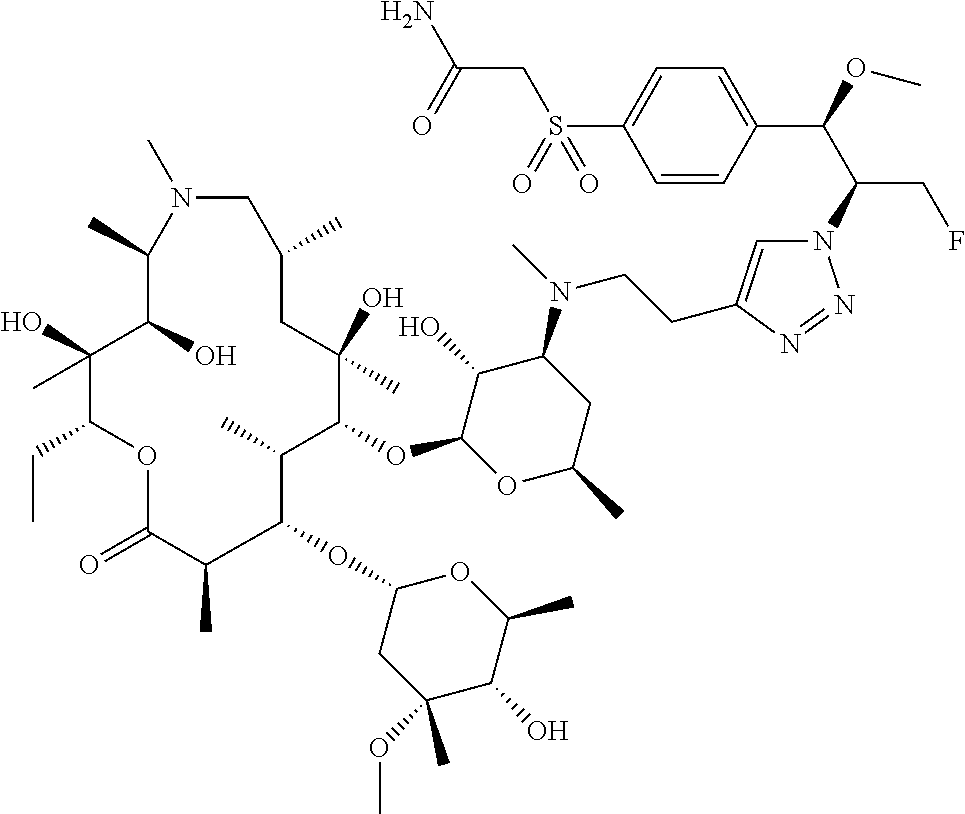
N1=NN(C(C(C2=CC=C(S(CC(N)=O)(=O)=O)C=C2)OC)CF)C=C1CCN(C1C(O)C(OC2C(C)C(OC3CC(OC)(C)C(O)C(C)O3)C(C)C(=O)OC(CC)C(O)(C)C(O)C(C)N(C)CC(C)CC2(O)C)OC(C)C1)C
